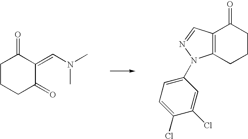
C1CCC(=O)C(=CN(C)C)C1=O.C12=C(CCCC1=O)N(C1=CC=C(Cl)C(Cl)=C1)N=C2
